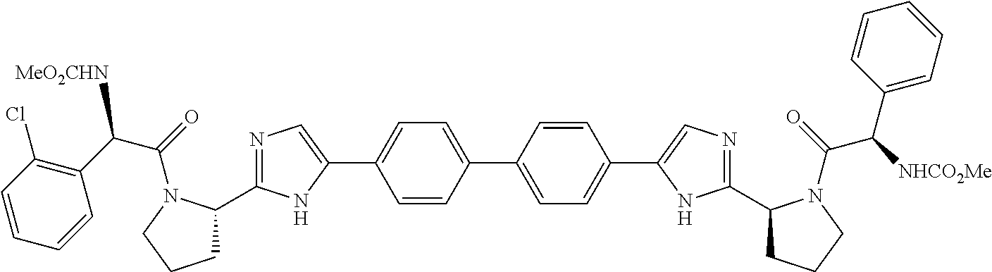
N1=C(C2CCCN2C(=O)C(C2=C(Cl)C=CC=C2)[MeO2CHN])NC(C2=CC=C(C3=CC=C(C4=CN=C(C5CCCN5C(=O)C([NHCO2Me])C5=CC=CC=C5)N4)C=C3)C=C2)=C1
